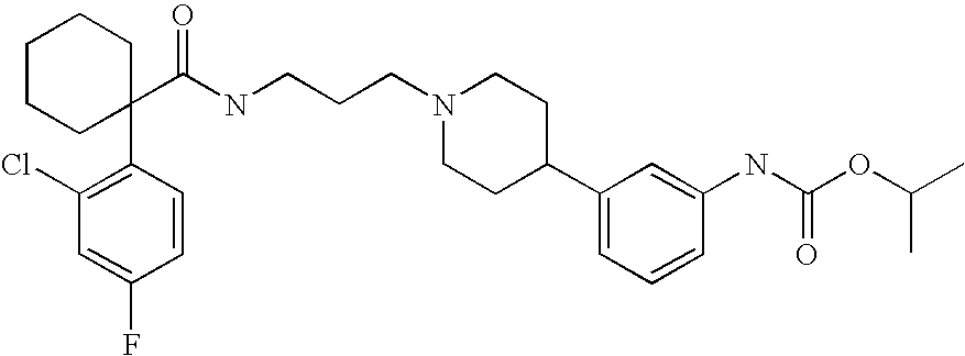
C1(C(NCCCN2CCC(C3=CC=CC(NC(OC(C)C)=O)=C3)CC2)=O)(C2=C(Cl)C=C(F)C=C2)CCCCC1
